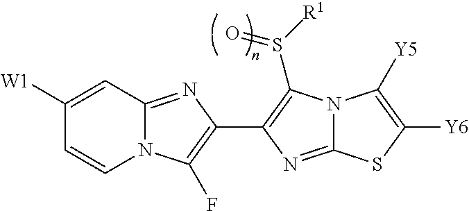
N12C(=NC(C3=C(S([R1])=O)N4C(=N3)SC([Y6])=C4[Y5])=C1F)C=C([W1])C=C2
